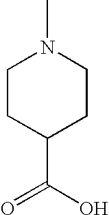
C1CC(C(=O)O)CCN1C
